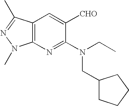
C12=C(N=C(N(CC)CC3CCCC3)C([CHO])=C1)N(C)N=C2C
